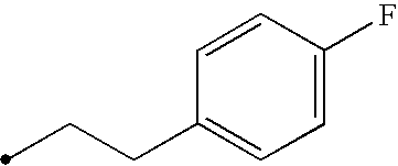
C(CC1=CC=C(F)C=C1)C
